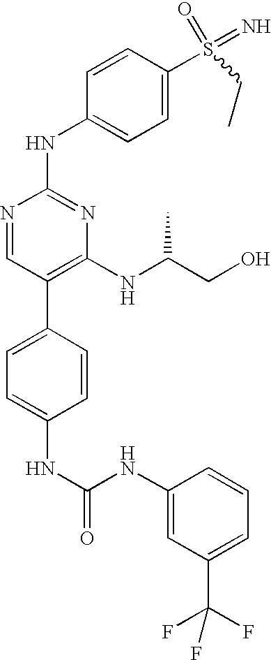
N(C1=CC(C(F)(F)F)=CC=C1)C(NC1=CC=C(C2=C(NC(CO)C)N=C(NC3=CC=C(S(=O)(=N)CC)C=C3)N=C2)C=C1)=O
